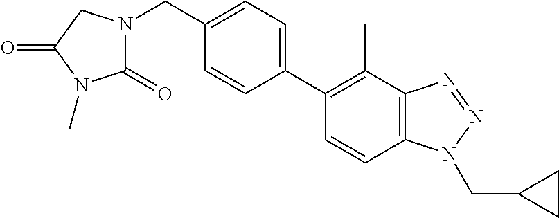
C1=CC2=C(C(C)=C1C1=CC=C(CN3C(=O)N(C)C(=O)C3)C=C1)N=NN2CC1CC1
